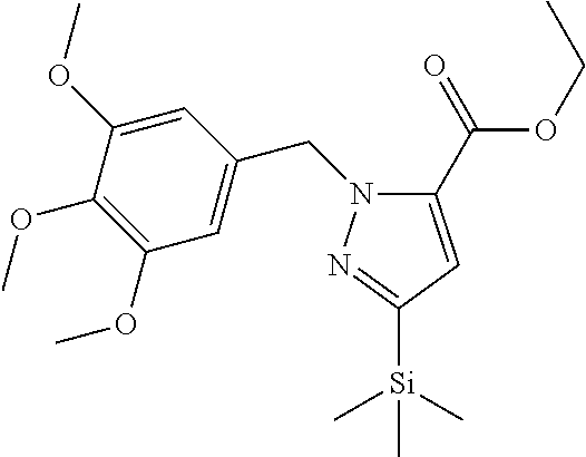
C1(C(OCC)=O)=CC([Si](C)(C)C)=NN1CC1=CC(OC)=C(OC)C(OC)=C1
